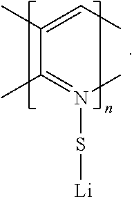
C(C(=N(C)S[Li])C)(=CC)C
